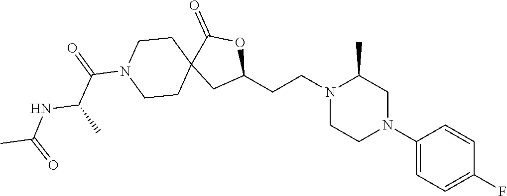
C1(N2CC(C)N(CCC3OC(=O)C4(C3)CCN(C(=O)C(NC(C)=O)C)CC4)CC2)=CC=C(F)C=C1
